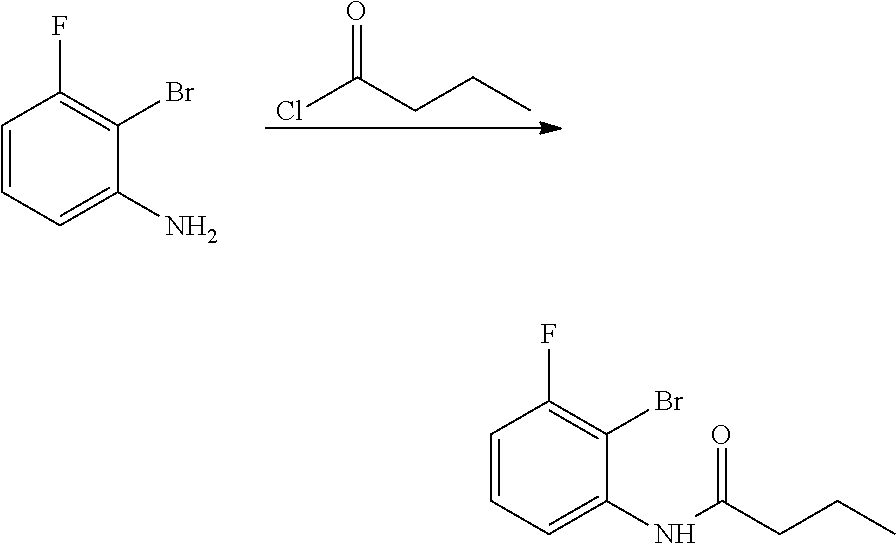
CCCC(=O)Cl.C1=CC=C(N)C(Br)=C1F.C1=CC=C(NC(CCC)=O)C(Br)=C1F
